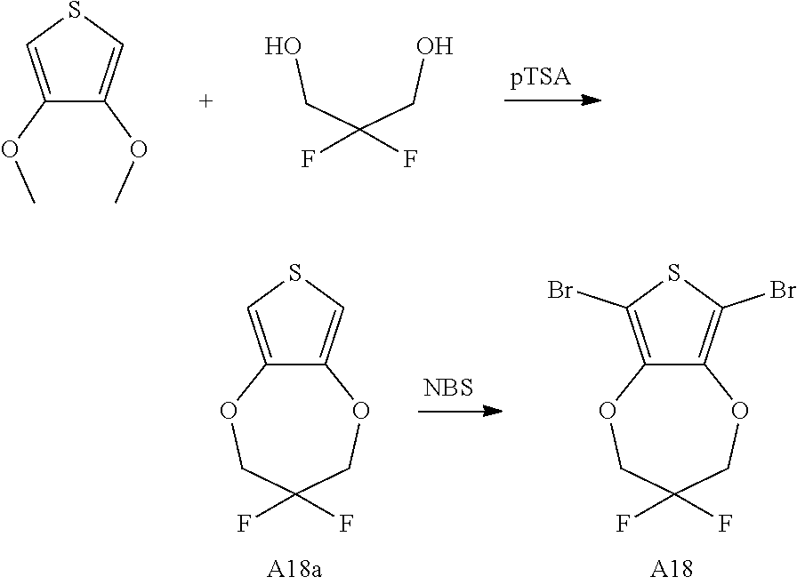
C1(OC)=CSC=C1OC.OCC(CO)(F)F.C12=C(Br)SC(Br)=C1OCC(F)(F)CO2.[A18].[NBS].C12=CSC=C1OCC(F)(F)CO2
